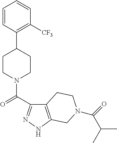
C1=CC(C2CCN(C(=O)C3=NNC4=C3CCN(C(=O)C(C)C)C4)CC2)=C([CF3])C=C1
